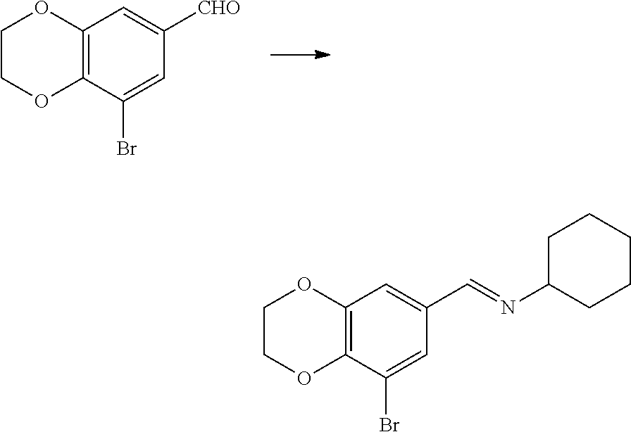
C12=C(C(Br)=CC([CHO])=C1)OCCO2.C12=C(C(Br)=CC(C=NC3CCCCC3)=C1)OCCO2
